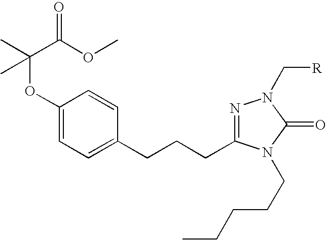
C1(OC(C)(C(OC)=O)C)=CC=C(CCCC2=NN(C[R])C(=O)N2CCCCC)C=C1
